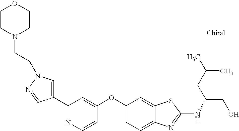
N1=C(C2=CN(CCN3CCOCC3)N=C2)C=C(OC2=CC=C3C(=C2)SC(NC(CO)CC(C)C)=N3)C=C1
